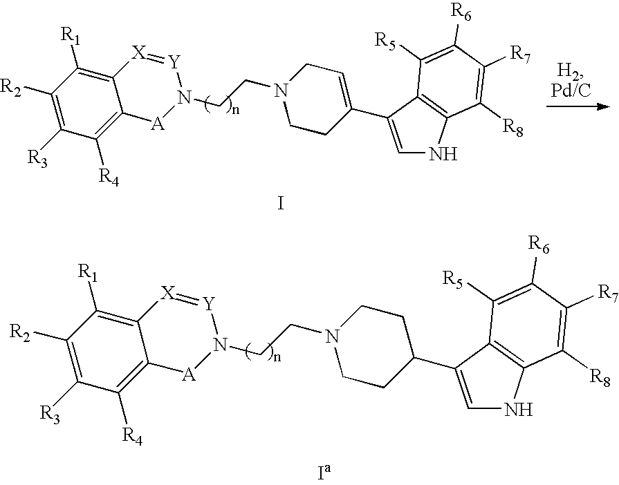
C1(C2=CNC3=C2C([R5])=C([R6])C([R7])=C3[R8])=CCN(CCN2[Y]=[X]C3=C([R1])C([R2])=C([R3])C([R4])=C3[A]2)CC1.I.C1(C2=CNC3=C2C([R5])=C([R6])C([R7])=C3[R8])CCN(CCN2[Y]=[X]C3=C([R1])C([R2])=C([R3])C([R4])=C3[A]2)CC1.[Ia]
